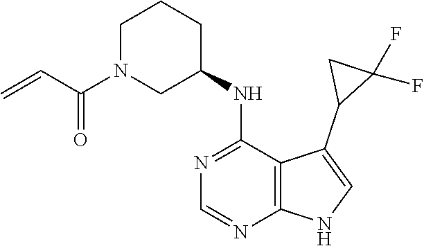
C1N(C(C=C)=O)CC(NC2=NC=NC3=C2C(C2C(F)(F)C2)=CN3)CC1
